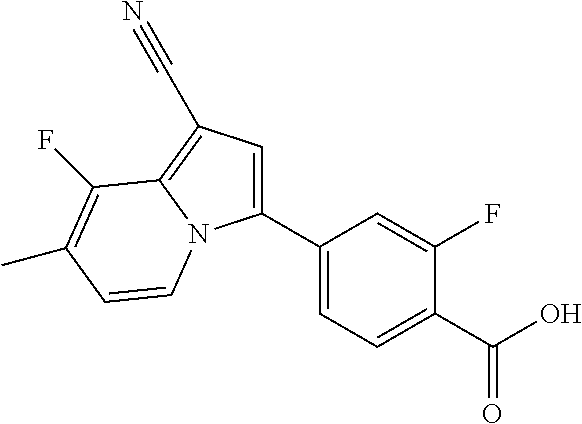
C1(C2=CC=C(C(O)=O)C(F)=C2)=CC(C#N)=C2N1C=CC(C)=C2F
